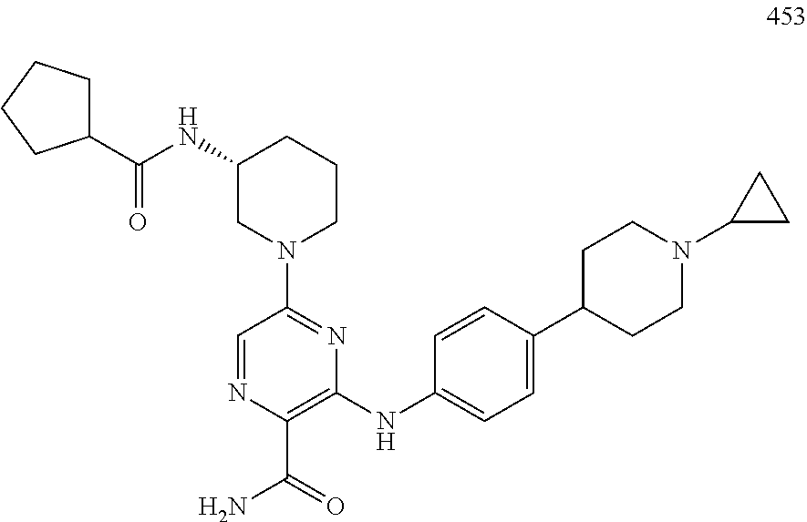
C1=NC(C(=O)N)=C(NC2=CC=C(C3CCN(C4CC4)CC3)C=C2)N=C1N1CCCC(NC(=O)C2CCCC2)C1
